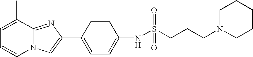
N12C(=NC(C3=CC=C(NS(=O)(CCCN4CCCCC4)=O)C=C3)=C1)C(C)=CC=C2
